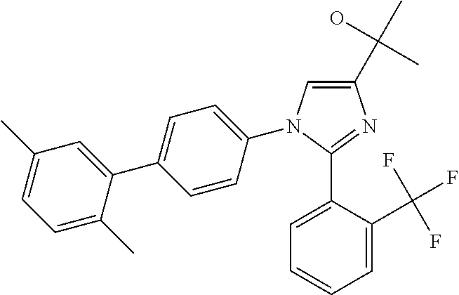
C1(C(O)(C)C)=CN(C2=CC=C(C3=CC(C)=CC=C3C)C=C2)C(C2=CC=CC=C2C(F)(F)F)=N1
